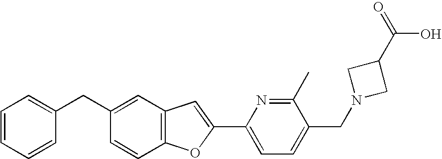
C1=CC=CC(CC2=CC3=C(C=C2)OC(C2=CC=C(CN4CC(C(=O)O)C4)C(C)=N2)=C3)=C1
